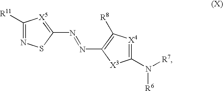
C1([R11])=NSC(N=NC2=C([R8])[X4]=C(N([R7])[R6])[X3]2)=[X5]1
